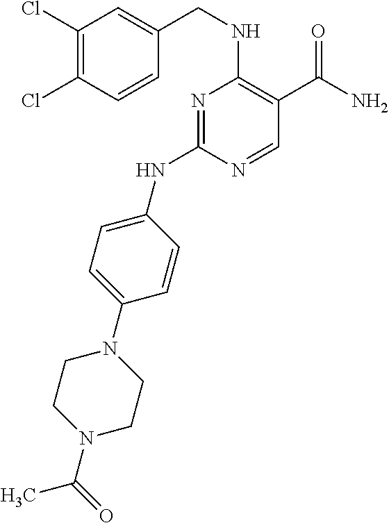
N1=C(NC2=CC=C(N3CCN(C(C)=O)CC3)C=C2)N=CC(C(N)=O)=C1NCC1=CC(Cl)=C(Cl)C=C1
